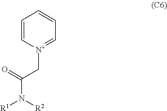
C1=C[N+](CC(=O)N([R2])[R1])=CC=C1
